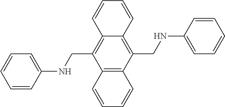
C12=C(C(CNC3=CC=CC=C3)=C3C(=C1CNC1=CC=CC=C1)C=CC=C3)C=CC=C2
